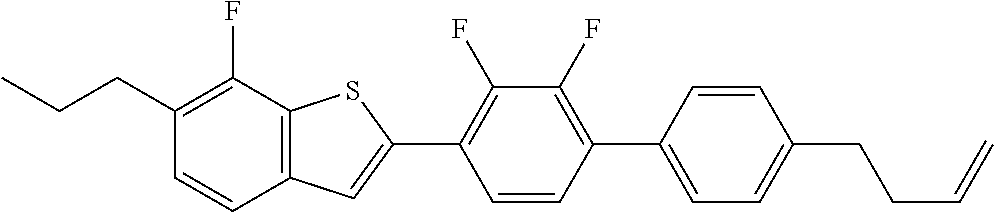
CCCC1=C(F)C2=C(C=C1)C=C(C1=C(F)C(F)=C(C3=CC=C(CCC=C)C=C3)C=C1)S2
